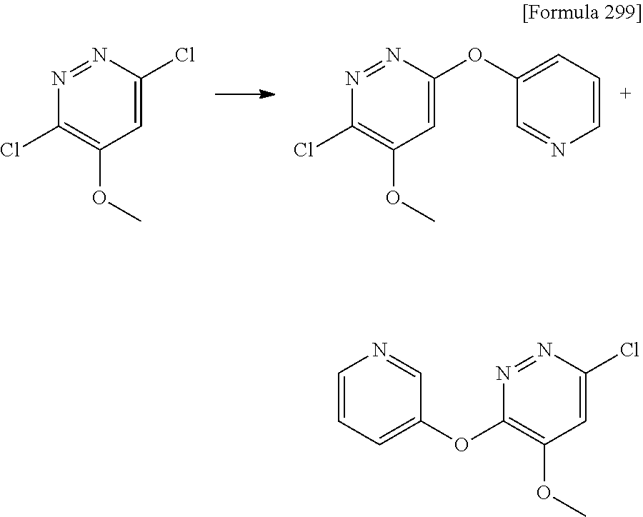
C1=CC=C(OC2=CC(OC)=C(Cl)N=N2)C=N1.ClC1=CC(OC)=C(Cl)N=N1.C1=CC=C(OC2=C(OC)C=C(Cl)N=N2)C=N1
